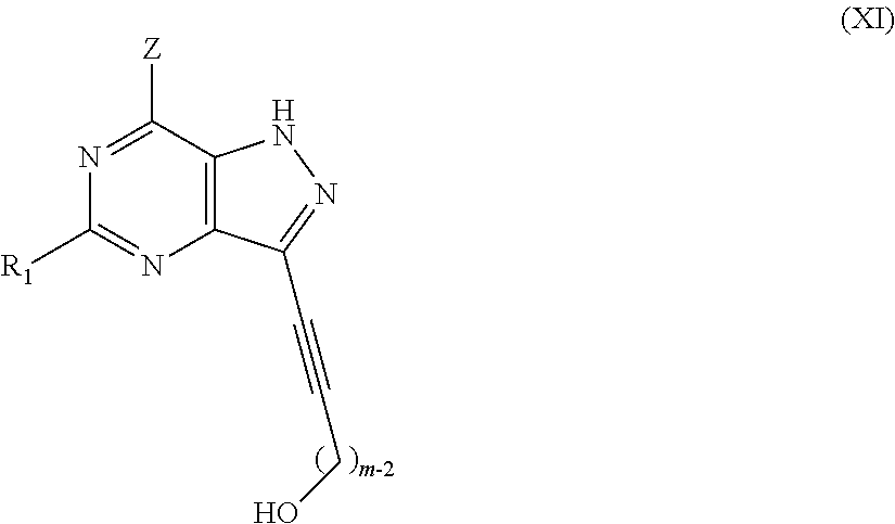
C12=C(C([Z])=NC([R1])=N1)NN=C2C#CCO
